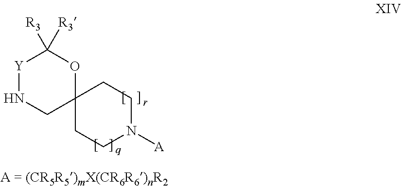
C12(CCN([A])CC1)CN[Y]C([R3])([R3])O2
